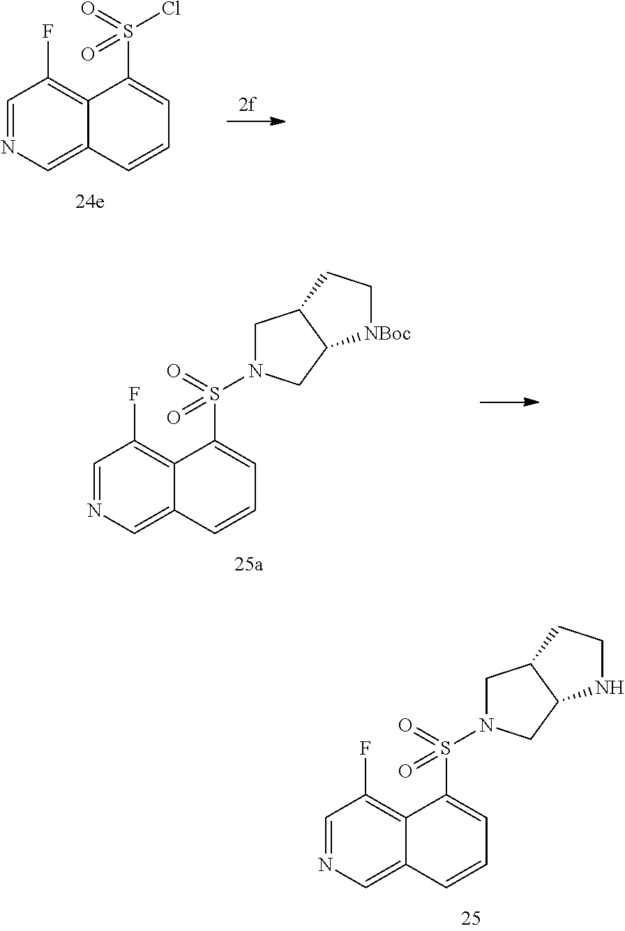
C1=NC=C2C(=C1F)C(S(Cl)(=O)=O)=CC=C2.C1=NC=C2C(=C1F)C(S(=O)(=O)N1CC3C(C1)[NBoc]CC3)=CC=C2.C1=NC=C2C(=C1F)C(S(=O)(=O)N1CC3C(C1)NCC3)=CC=C2
